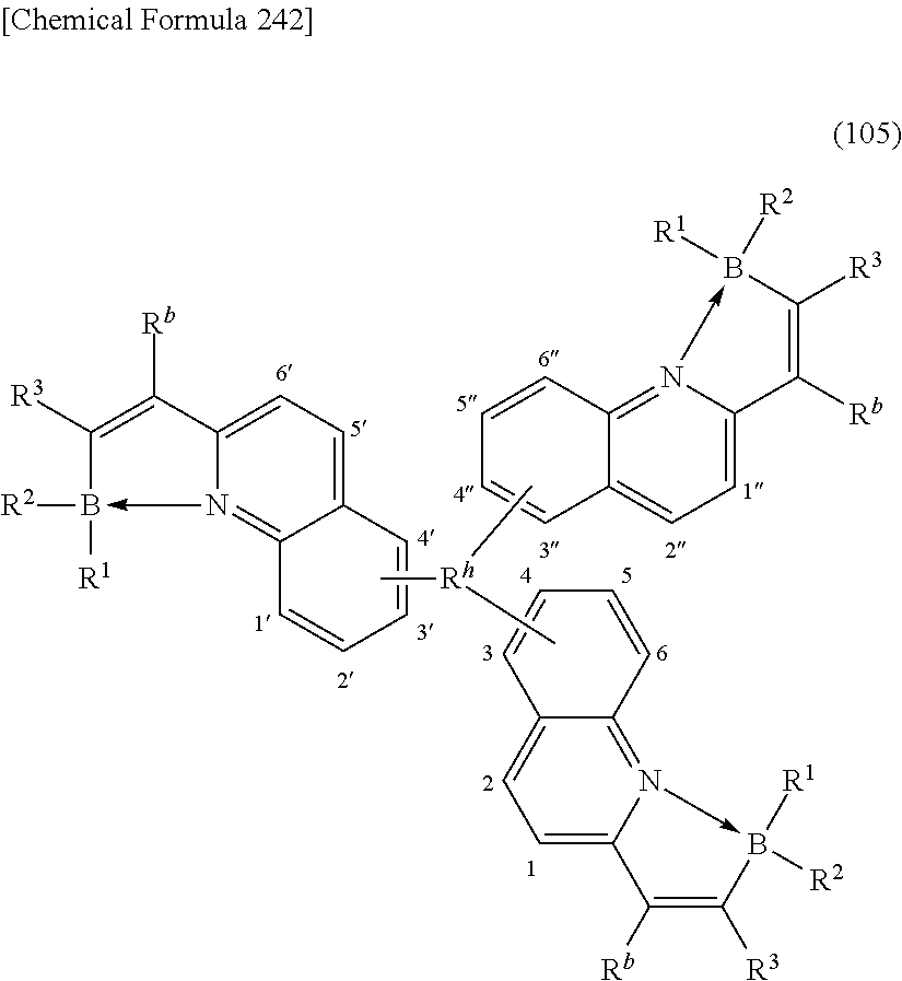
C12=CC=C3N(->B([R1])([R2])C([R3])=C3[Rb])=C1C=CC=C2.C[Rh](C)C.C1=C2N(->B([R1])([R2])C([R3])=C2[Rb])=C2C(=C1)C=CC=C2.C1=C2N(->B([R1])([R2])C([R3])=C2[Rb])=C2C(=C1)C=CC=C2
